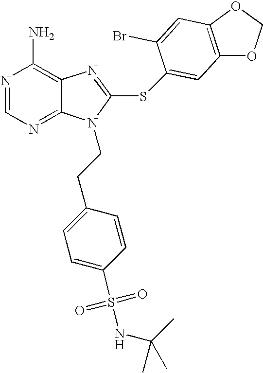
N1=CN=C2C(=C1N)N=C(SC1=CC3=C(OCO3)C=C1Br)N2CCC1=CC=C(S(NC(C)(C)C)(=O)=O)C=C1
